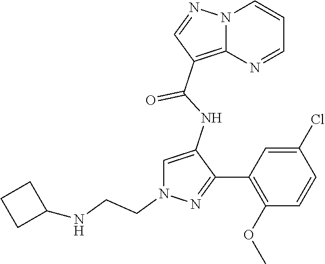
N12C(=C(C(NC3=CN(CCNC4CCC4)N=C3C3=C(OC)C=CC(Cl)=C3)=O)C=N1)N=CC=C2
